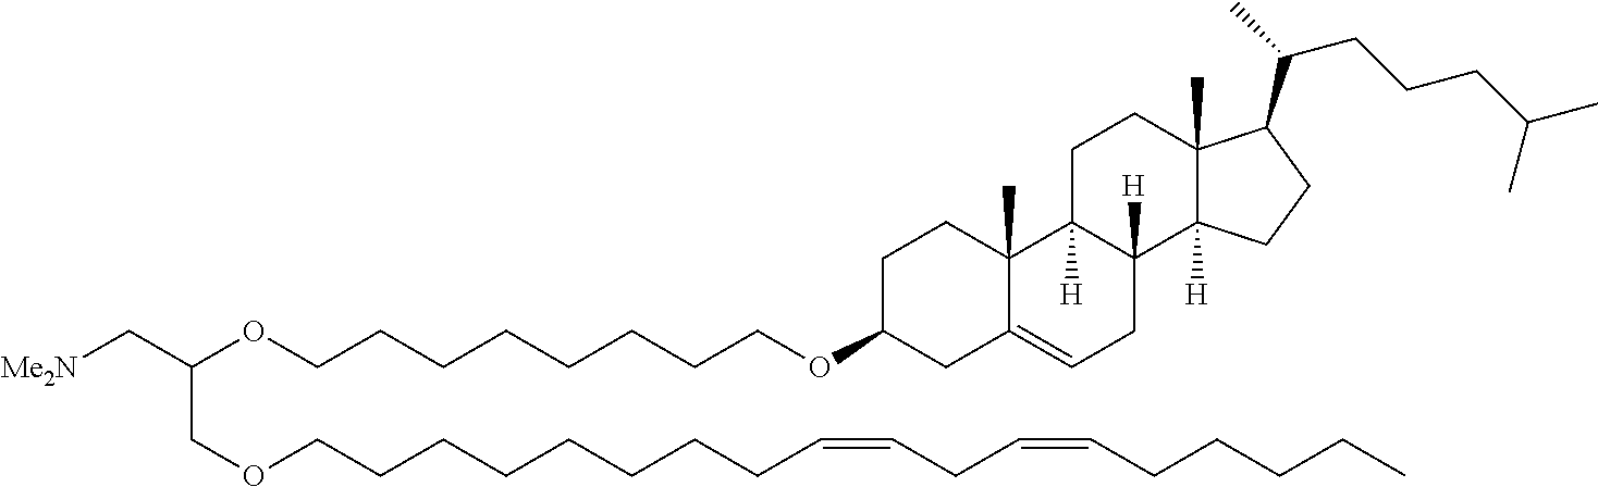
[Me2N]CC(OCCCCCCCCOC1CC2=CCC3([H])C([H])(C2(C)CC1)CCC1(C)C3([H])CCC1C(CCCC(C)C)C)COCCCCCCCCC=CCC=CCCCCC
